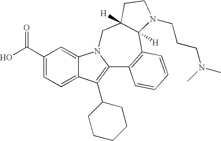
C1(C(O)=O)=CC=C2C(=C1)N1C(=C2C2CCCCC2)C2=C(C3([H])C([H])(C1)CCN3CCCN(C)C)C=CC=C2
